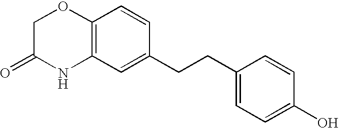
C12=C(C=C(CCC3=CC=C(O)C=C3)C=C1)NC(=O)CO2
